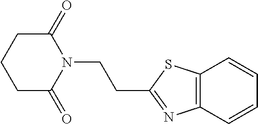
C1C(=O)N(CCC2=NC3=C(S2)C=CC=C3)C(=O)CC1
